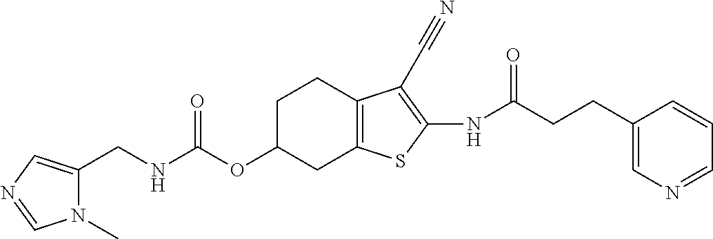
C(NC(OC1CC2=C(CC1)C(C#N)=C(NC(CCC1=CN=CC=C1)=O)S2)=O)C1=CN=CN1C
